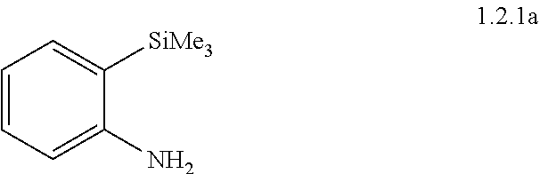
C1=CC=C(N)C([SiMe3])=C1
